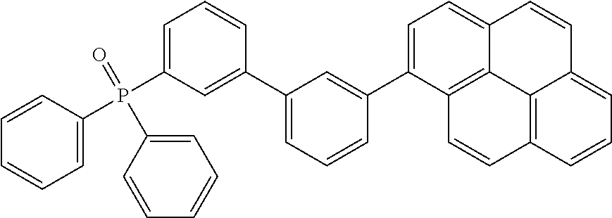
C1=CC(P(C2=CC=CC(C3=CC=CC(C4=CC=C5C6=C4C=CC4=C6C(=CC=C4)C=C5)=C3)=C2)(=O)C2=CC=CC=C2)=CC=C1
